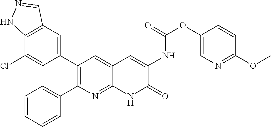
C12=C(C=C(C3=C(C4=CC=CC=C4)N=C4C(=C3)C=C(NC(OC3=CN=C(OC)C=C3)=O)C(=O)N4)C=C1Cl)C=NN2
